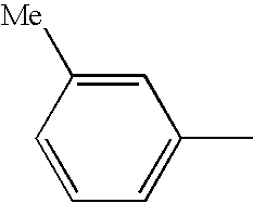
C1=C([Me])C=CC=C1C
